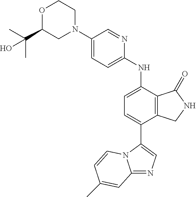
C1(N2CCOC(C(C)(C)O)C2)=CC=C(NC2=CC=C(C3=CN=C4N3C=CC(C)=C4)C3=C2C(=O)NC3)N=C1
